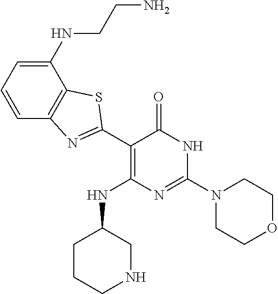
C1(C2=NC3=C(C(NCCN)=CC=C3)S2)=C(NC2CCCNC2)N=C(N2CCOCC2)NC1=O
